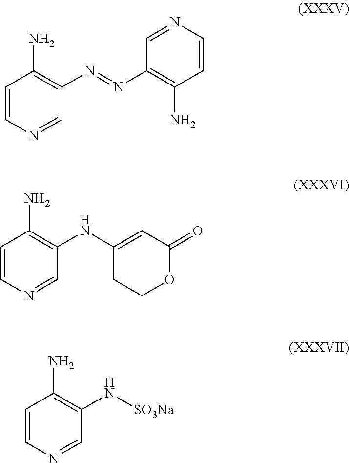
C1=CN=CC(N=NC2=C(N)C=CN=C2)=C1N.C1=CN=CC(NC2=CC(=O)OCC2)=C1N.C1=CN=CC(N[SO3Na])=C1N
